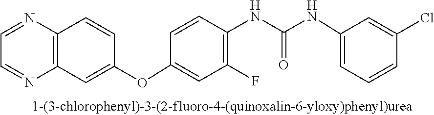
C1=NC2=C(N=C1)C=CC(OC1=CC(F)=C(NC(NC3=CC=CC(Cl)=C3)=O)C=C1)=C2
